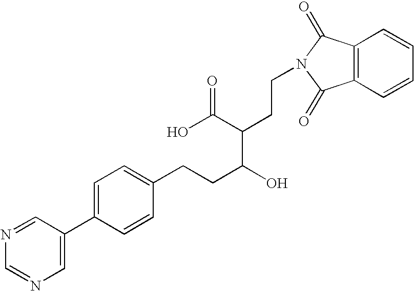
N1=CC(C2=CC=C(CCC(O)C(CCN3C(=O)C4=C(C3=O)C=CC=C4)C(O)=O)C=C2)=CN=C1
